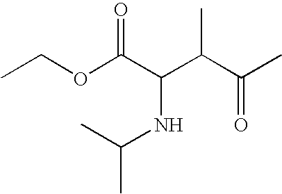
CCOC(C(C(C(C)=O)C)NC(C)C)=O
